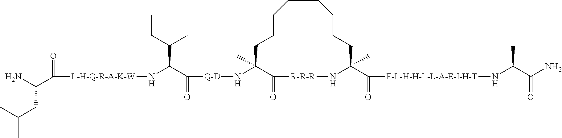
C1(=O)[R-R-R]NC(C(=O)[F-L-H-H-L-L-A-E-I-H-T]NC(C)C(N)=O)(C)CCCC=CCCCC1(C)N[Q-D]C(C(C(C)CC)N[L-H-Q-R-A-K-W]C(=O)C(N)CC(C)C)=O
